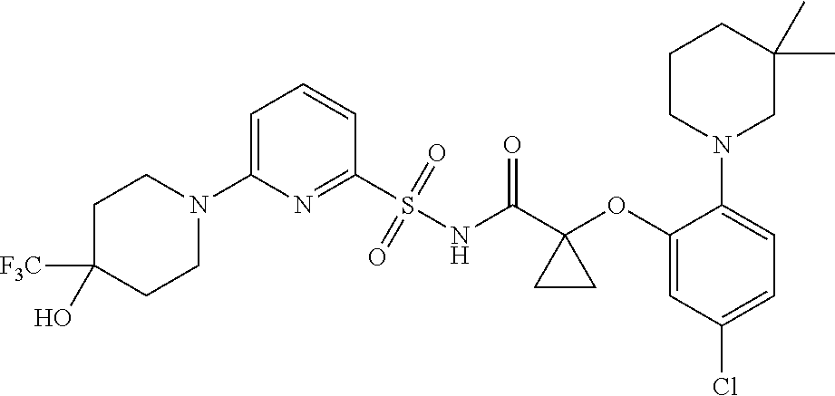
C1(S(NC(C2(OC3=CC(Cl)=CC=C3N3CC(C)(C)CCC3)CC2)=O)(=O)=O)=NC(N2CCC([F3C])(O)CC2)=CC=C1
